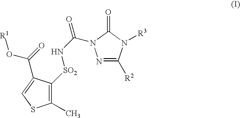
N1=C([R2])N([R3])C(=O)N1C(N[SO2]C1=C(C)SC=C1C(=O)O[R1])=O
